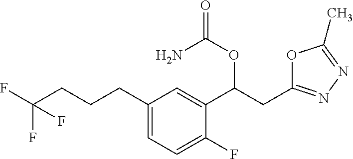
C(CCCC1=CC=C(F)C(C(CC2=NN=C(C)O2)OC(=O)N)=C1)(F)(F)F
